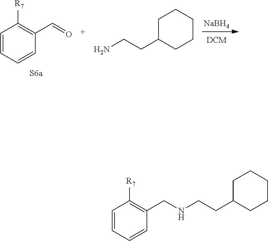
C1C(CCN)CCCC1.[NaBH4].O=CC1=C([R7])C=CC=C1.C1C(CCNCC2=C([R7])C=CC=C2)CCCC1
